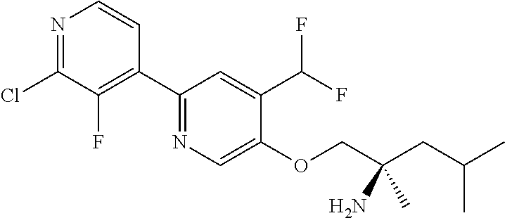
C1(C2=C(F)C(Cl)=NC=C2)=NC=C(OCC(CC(C)C)(C)N)C(C(F)F)=C1
